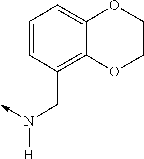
C-N(CC1=C2C(=CC=C1)OCCO2)[H]
